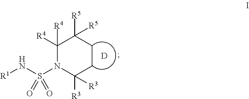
C1([R4])([R4])N(S(N[R1])(=O)=O)C([R3])([R3])CCC1([R5])[R5].[D]
